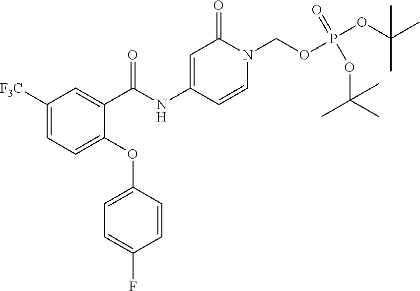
C1([F3C])=CC=C(OC2=CC=C(F)C=C2)C(C(NC2=CC(=O)N(COP(OC(C)(C)C)(=O)OC(C)(C)C)C=C2)=O)=C1
